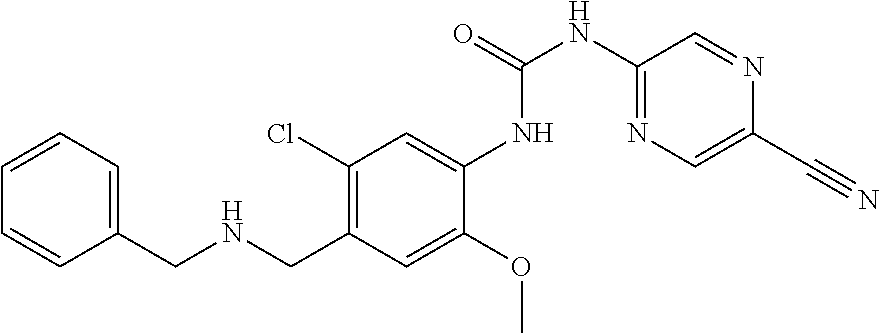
C1(CNCC2=C(Cl)C=C(NC(NC3=NC=C(C#N)N=C3)=O)C(OC)=C2)=CC=CC=C1
